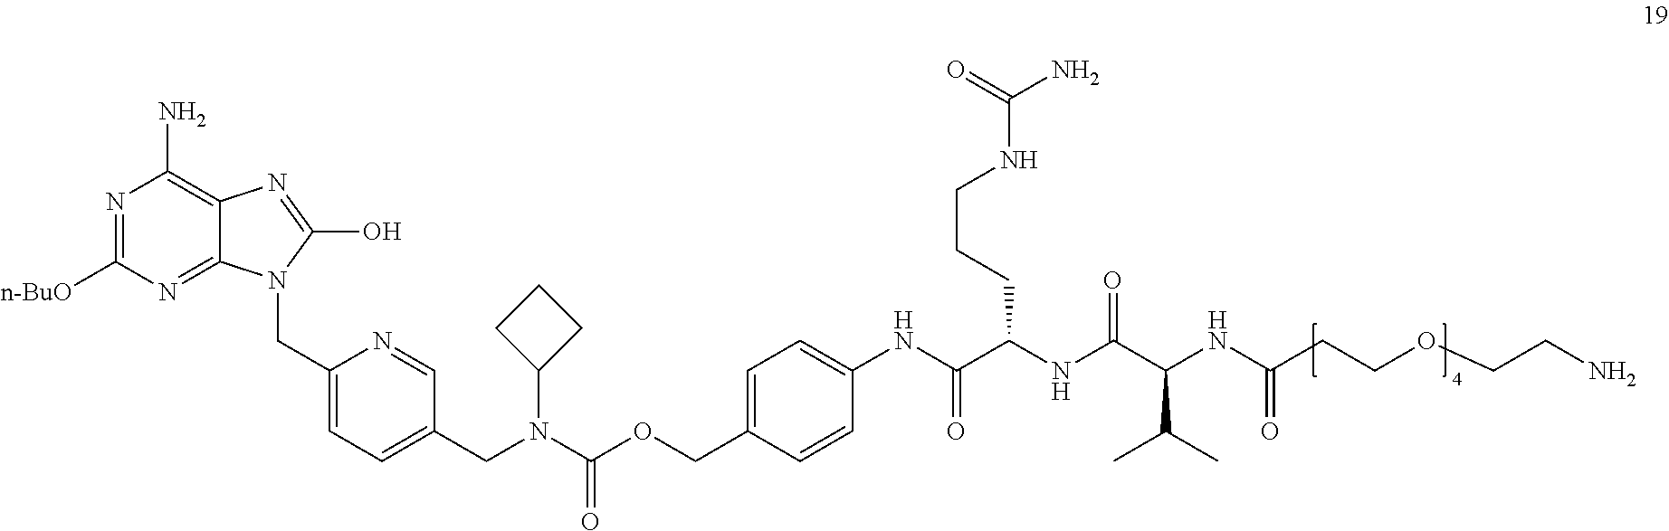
N1=C([n-BuO])N=C2C(=C1N)N=C(O)N2CC1=CC=C(CN(C(OCC2=CC=C(NC(C(NC(C(NC(CCOCCN)=O)C(C)C)=O)CCCNC(N)=O)=O)C=C2)=O)C2CCC2)C=N1
